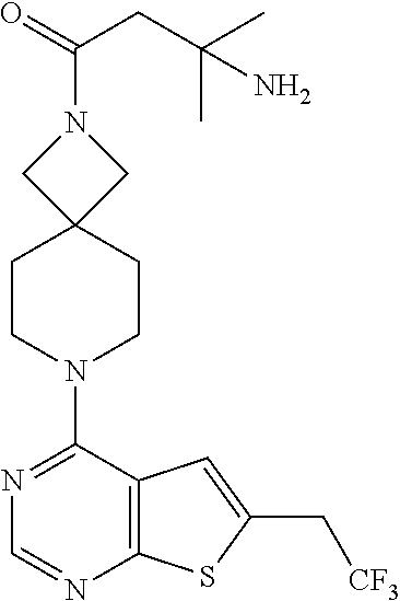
N1(C(=O)CC(C)(C)N)CC2(C1)CCN(C1=NC=NC3=C1C=C(C[CF3])S3)CC2
